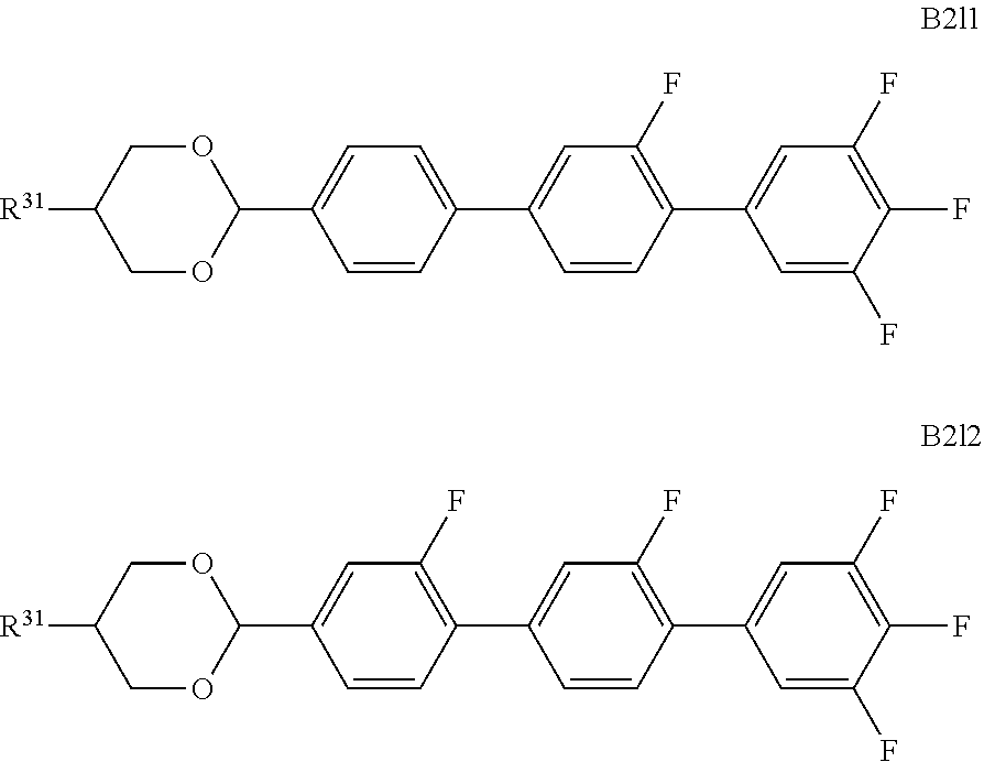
O1CC([R31])COC1C1=CC=C(C2=CC(F)=C(C3=CC(F)=C(F)C(F)=C3)C=C2)C=C1.O1CC([R31])COC1C1=CC(F)=C(C2=CC(F)=C(C3=CC(F)=C(F)C(F)=C3)C=C2)C=C1
